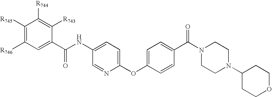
C1([R745])=C([R746])C=C(C(NC2=CC=C(OC3=CC=C(C(N4CCN(C5CCOCC5)CC4)=O)C=C3)N=C2)=O)C([R743])=C1[R744]
